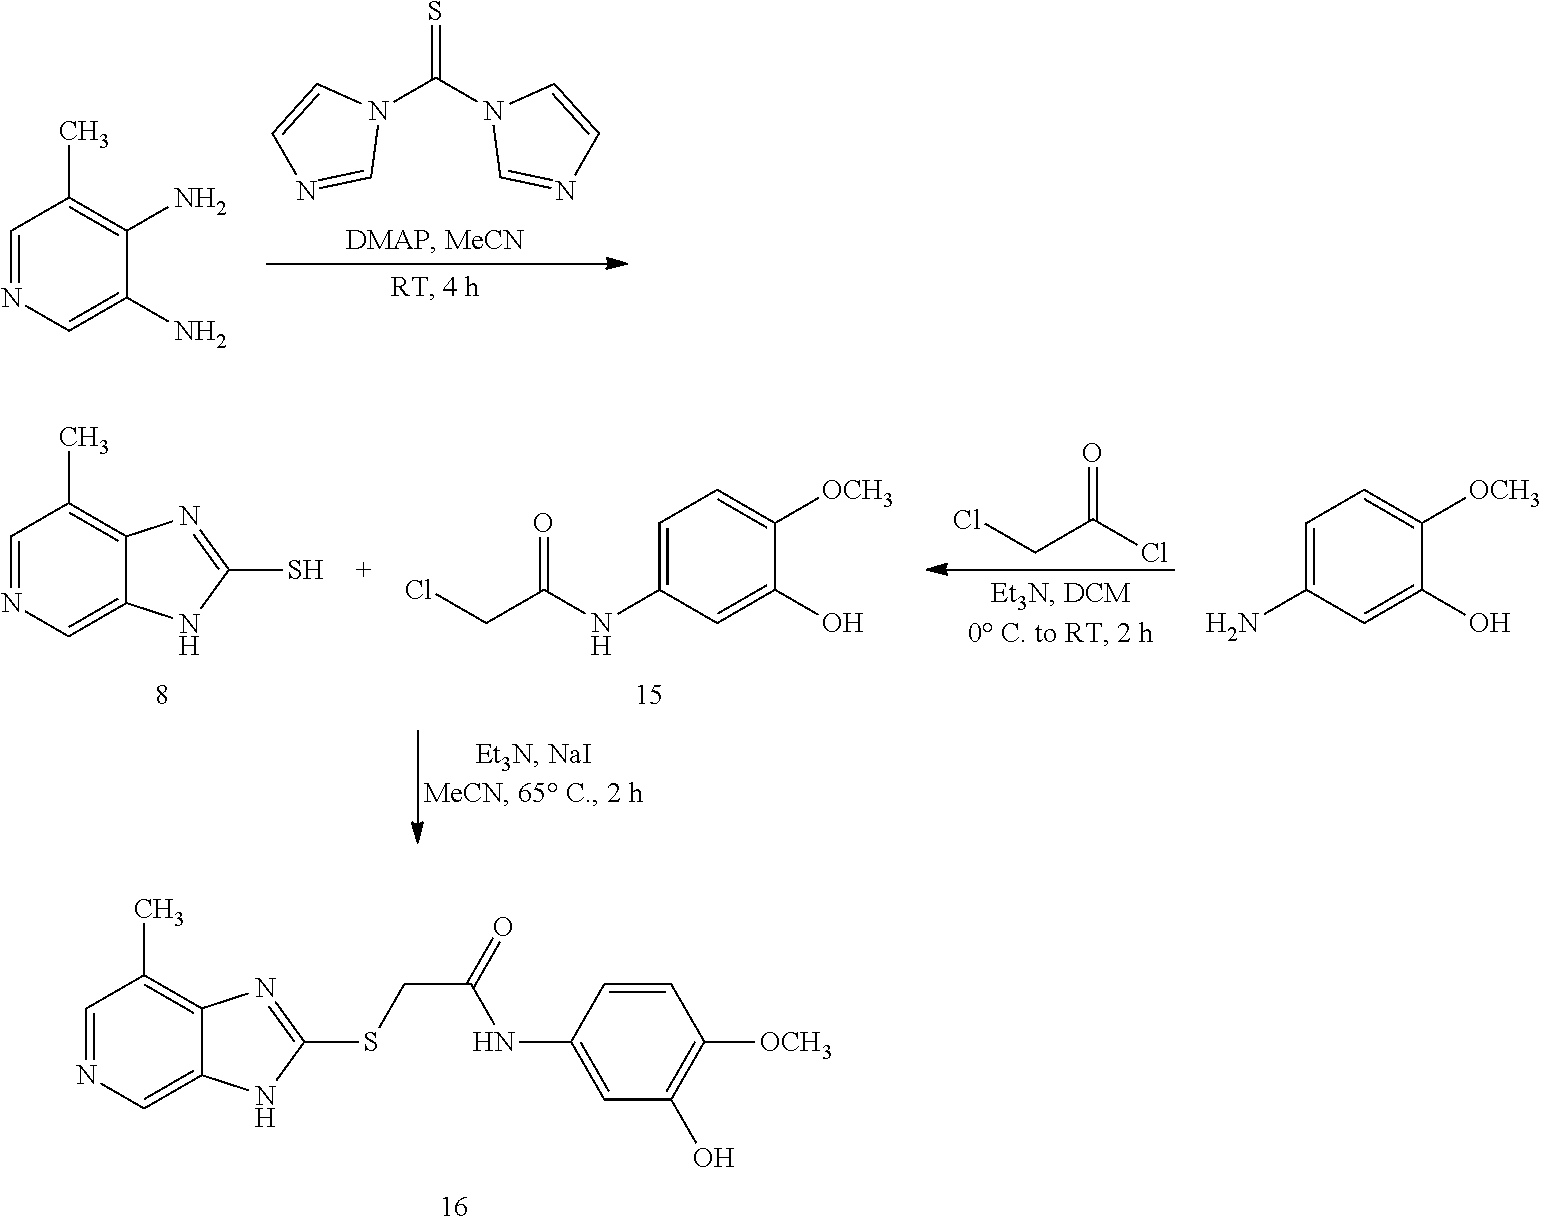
N1(C(=S)N2C=NC=C2)C=CN=C1.C1=NC=C(N)C(N)=C1C.C1=NC=C2C(=C1C)N=C(SCC(NC1=CC(O)=C([OCH3])C=C1)=O)N2.ClC(CCl)=O.C1=C(N)C=C(O)C([OCH3])=C1.C1=NC=C2C(=C1C)N=C(S)N2.C1=C(NC(=O)CCl)C=C(O)C([OCH3])=C1
